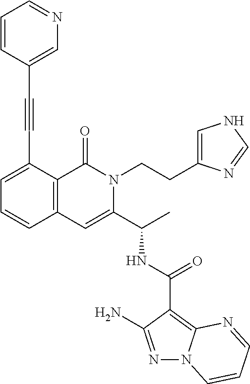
N1=C(N)C(C(NC(C2=CC3=C(C(=O)N2CCC2=CNC=N2)C(C#CC2=CN=CC=C2)=CC=C3)C)=O)=C2N1C=CC=N2
